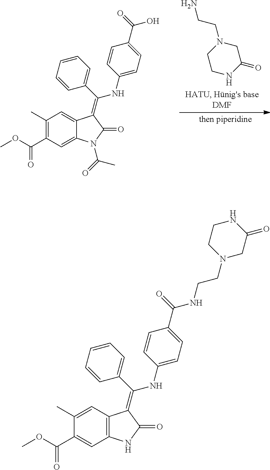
C1(C)=C(C(OC)=O)C=C2C(=C1)C(=C(C1=CC=CC=C1)NC1=CC=C(C(=O)O)C=C1)C(=O)N2C(=O)C.NCCN1CC(=O)NCC1.C1(C)=CC2=C(C=C1C(OC)=O)NC(=O)C2=C(C1=CC=CC=C1)NC1=CC=C(C(=O)NCCN2CC(=O)NCC2)C=C1
